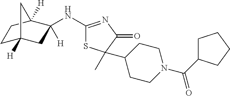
C1(NC2([H])CC3([H])CCC2([H])C3)=NC(=O)C(C)(C2CCN(C(=O)C3CCCC3)CC2)S1
